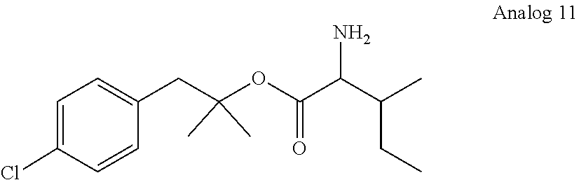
C(C(CC)C)(C(=O)OC(CC1=CC=C(Cl)C=C1)(C)C)N
